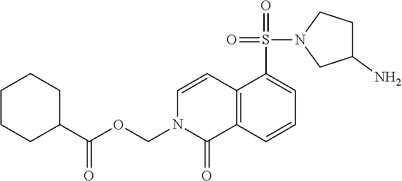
C12=C(C=CC=C1S(=O)(N1CC(N)CC1)=O)C(=O)N(COC(C1CCCCC1)=O)C=C2
